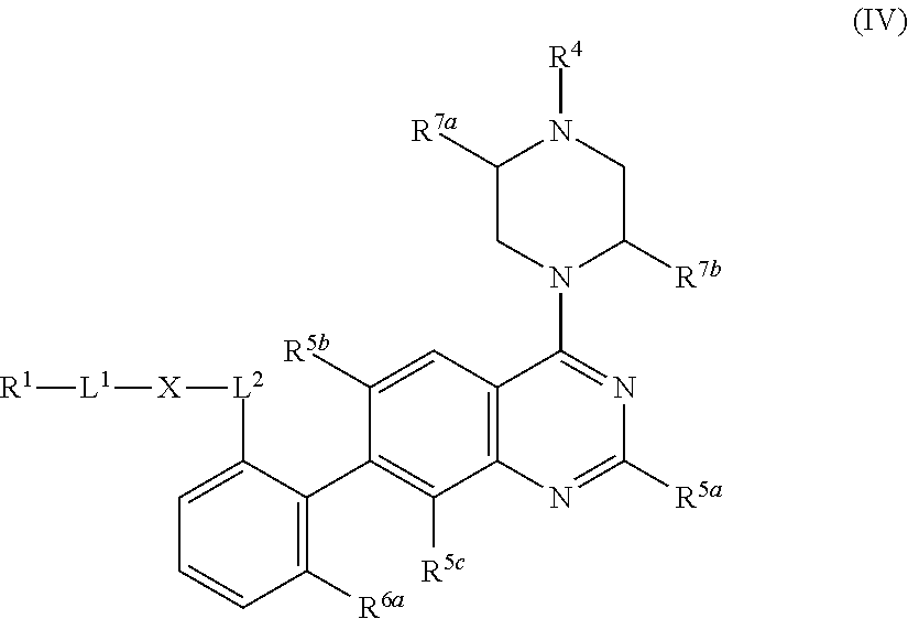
C1([R5b])=CC2=C(C([R5c])=C1C1=C([R6a])C=CC=C1[L2][X][L1][R1])N=C([R5a])N=C2N1C([R7b])CN([R4])C([R7a])C1
